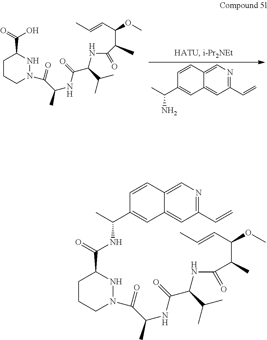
NC(C)C1=CC2=CC(C=C)=NC=C2C=C1.C1CCN(C(C(C)NC(=O)C(NC(C(C)C(C=CC)OC)=O)C(C)C)=O)NC1C(=O)O.C1CCN(C(C(C)NC(=O)C(NC(C(C(C=CC)OC)C)=O)C(C)C)=O)NC1C(=O)NC(C)C1=CC2=CC(C=C)=NC=C2C=C1
